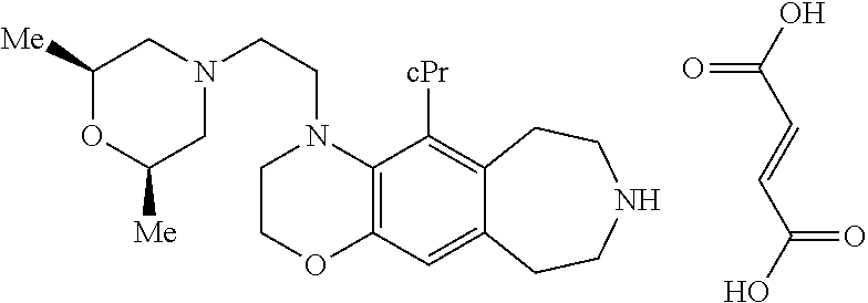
C(=CC(O)=O)C(=O)O.C12=C(C=C3C(=C1[cPr])CCNCC3)OCCN2CCN1CC([Me])OC([Me])C1
